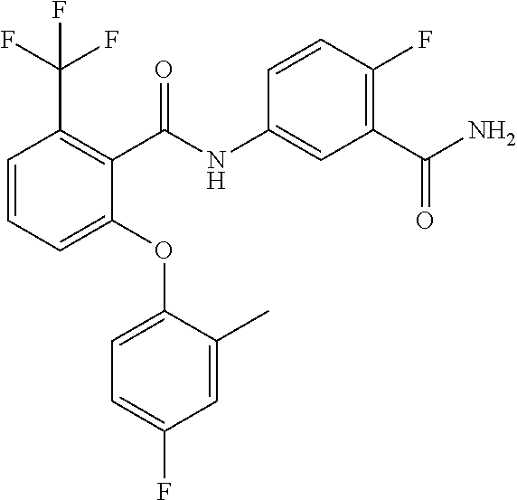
C1=CC=C(OC2=CC=C(F)C=C2C)C(C(NC2=CC(C(N)=O)=C(F)C=C2)=O)=C1C(F)(F)F
